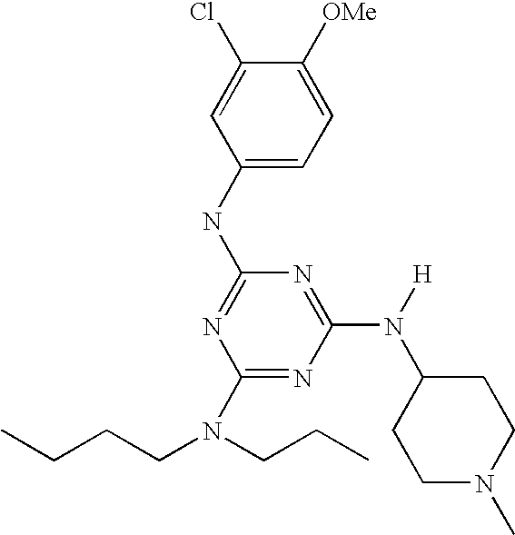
C1(NC2=NC(N(CCCC)CCC)=NC(N(C3CCN(C)CC3)[H])=N2)=CC=C([OMe])C(Cl)=C1
